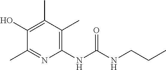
C1(NC(NCCC)=O)=C(C)C(C)=C(O)C(C)=N1
